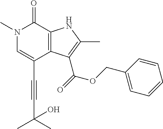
N1(C)C=C(C#CC(C)(C)O)C2=C(C1=O)NC(C)=C2C(=O)OCC1=CC=CC=C1
